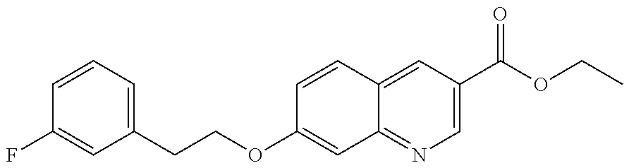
C(C1=CC=CC(F)=C1)COC1=CC2=NC=C(C(OCC)=O)C=C2C=C1
